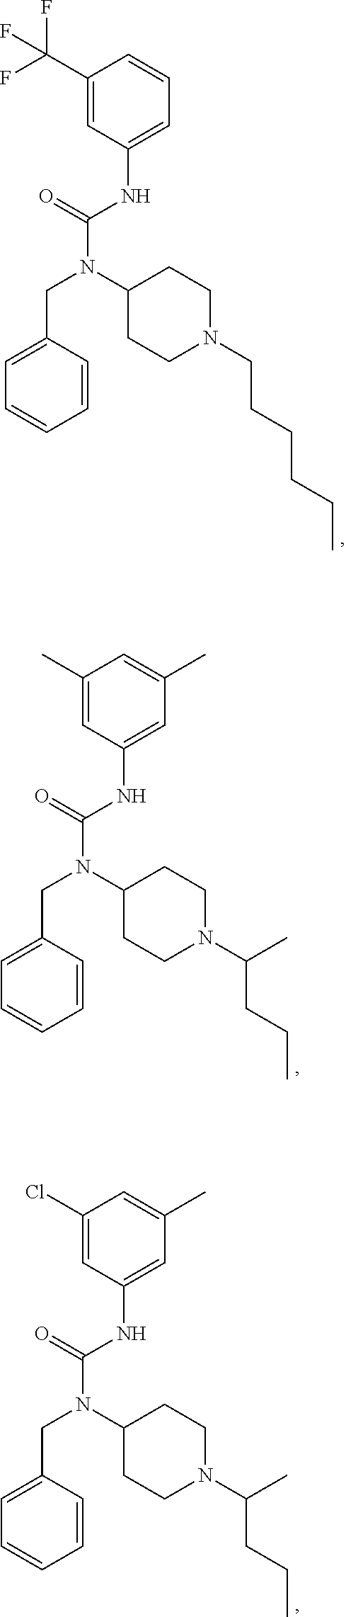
C1(Cl)=CC(NC(N(C2CCN(C(C)CCC)CC2)CC2=CC=CC=C2)=O)=CC(C)=C1.C1(C)=CC(NC(N(C2CCN(C(C)CCC)CC2)CC2=CC=CC=C2)=O)=CC(C)=C1.C1(C(F)(F)F)=CC(NC(N(C2CCN(CCCCCC)CC2)CC2=CC=CC=C2)=O)=CC=C1
